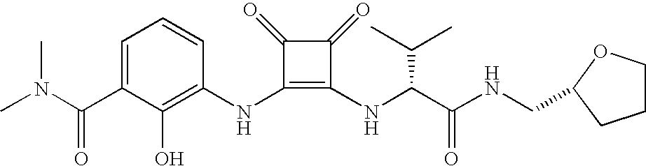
CN(C(C1=CC=CC(NC2=C(NC(C(NCC3OCCC3)=O)C(C)C)C(=O)C2=O)=C1O)=O)C
